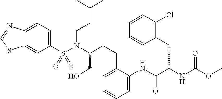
C1(S(N(C(CO)CCC2=CC=CC=C2NC(C(NC(OC)=O)CC2=C(Cl)C=CC=C2)=O)CCC(C)C)(=O)=O)=CC=C2C(=C1)SC=N2
